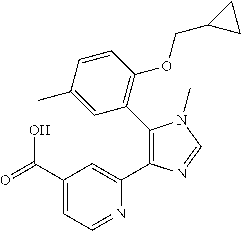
C1(C(=O)O)=CC=NC(C2=C(C3=C(OCC4CC4)C=CC(C)=C3)N(C)C=N2)=C1
